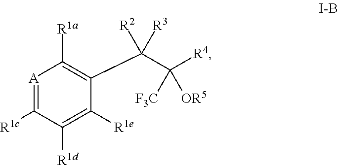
[A]1=C([R1c])C([R1d])=C([R1e])C(C([R2])([R3])C([R4])([F3C])[OR5])=C1[R1a]
